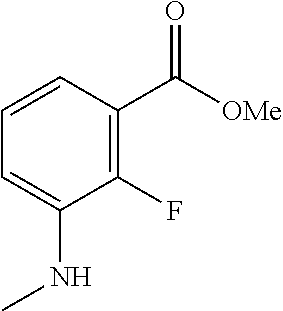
C1=CC(C([OMe])=O)=C(F)C(NC)=C1
